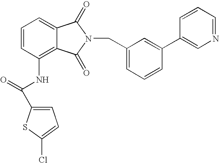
C1=C2C(=C(NC(C3=CC=C(Cl)S3)=O)C=C1)C(=O)N(CC1=CC=CC(C3=CN=CC=C3)=C1)C2=O
